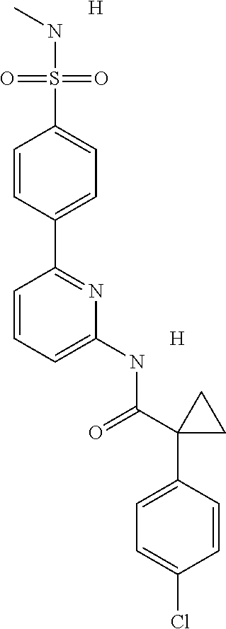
C1=CC(C2=NC(NC(C3(C4=CC=C(Cl)C=C4)CC3)=O)=CC=C2)=CC=C1S(NC)(=O)=O.[H].[H]
